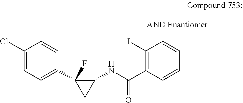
C1(Cl)=CC=C(C2(F)CC2NC(C2=C(I)C=CC=C2)=O)C=C1
